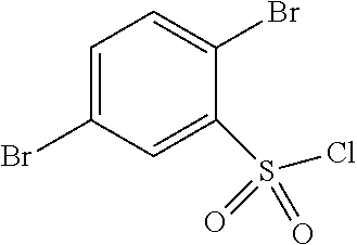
C1=C(Br)C=C(S(Cl)(=O)=O)C(Br)=C1
